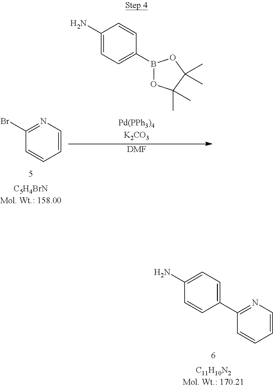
C1(C2=CC=C(N)C=C2)=NC=CC=C1.C1(Br)=NC=CC=C1.C1(N)=CC=C(B2OC(C)(C)C(C)(C)O2)C=C1.[DMF]
